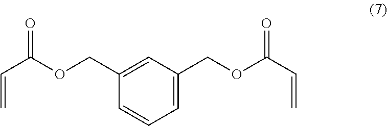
C=CC(OCC1=CC(COC(C=C)=O)=CC=C1)=O
